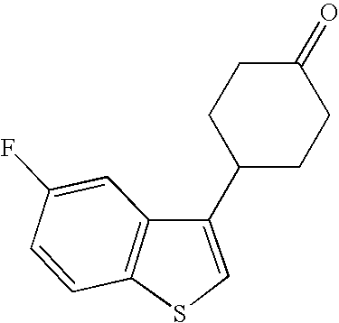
C1=C(F)C=CC2=C1C(C1CCC(=O)CC1)=CS2
